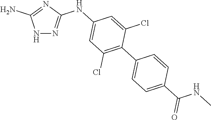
N1N=C(NC2=CC(Cl)=C(C3=CC=C(C(NC)=O)C=C3)C(Cl)=C2)N=C1N
